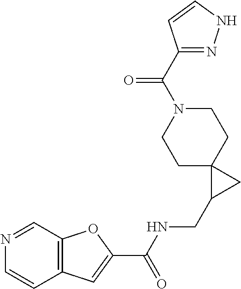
C1C2(CCN(C(C3=NNC=C3)=O)C1)C(CNC(C1=CC3=C(O1)C=NC=C3)=O)C2
